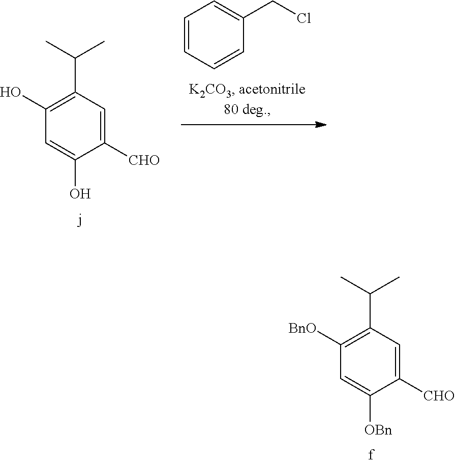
C1([CHO])=CC(C(C)C)=C(O)C=C1O.C1=CC=CC(CCl)=C1.C1([CHO])=CC(C(C)C)=C([BnO])C=C1[OBn]
